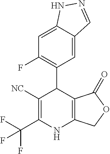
C(C1=C([NC])C(C2=C(F)C=C3C(=C2)C=NN3)C2=C(N1)COC2=O)(F)(F)F
